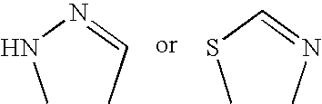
CNN=CC.CSC=NC
